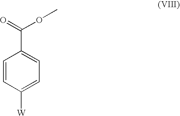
C1=CC([W])=CC=C1C(=O)OC
